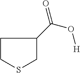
C1CSCC1C(=O)O[H]
